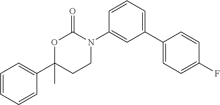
C1(C2=CC=C(F)C=C2)=CC=CC(N2C(=O)OC(C3=CC=CC=C3)(C)CC2)=C1
